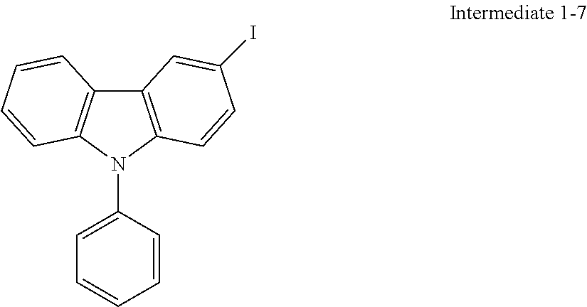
C12=C(N(C3=CC=CC=C3)C3=C1C=CC=C3)C=CC(I)=C2
